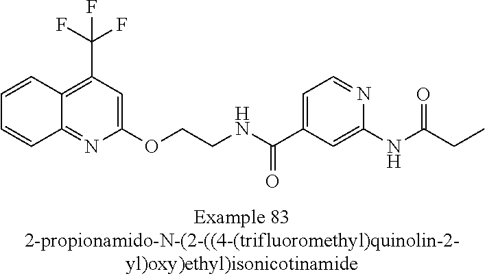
C12=C(C(F)(F)F)C=C(OCCNC(C3=CC=NC(NC(=O)CC)=C3)=O)N=C1C=CC=C2
